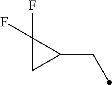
C1(F)(F)CC1CC
